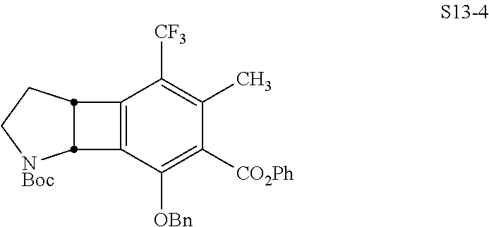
C12=C(C([OBn])=C([CO2Ph])C(C)=C1[CF3])C1[NBoc]CCC21
